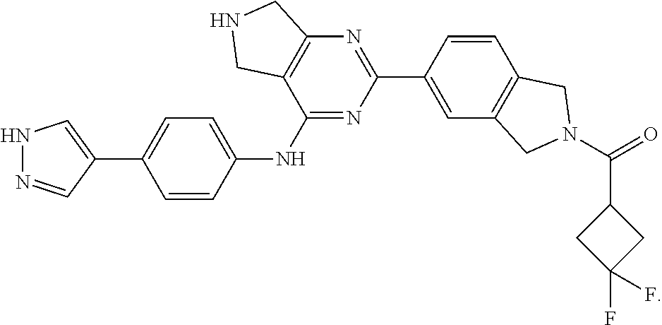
N1=C(NC2=CC=C(C3=CNN=C3)C=C2)C2=C(N=C1C1=CC3=C(C=C1)CN(C(C1CC(F)(F)C1)=O)C3)CNC2
